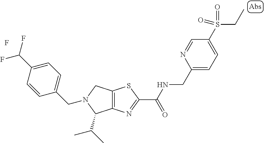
C12=C(N=C(C(NCC3=CC=C(S(CC)(=O)=O)C=N3)=O)S1)C(C(C)C)N(CC1=CC=C(C(F)F)C=C1)C2.F
